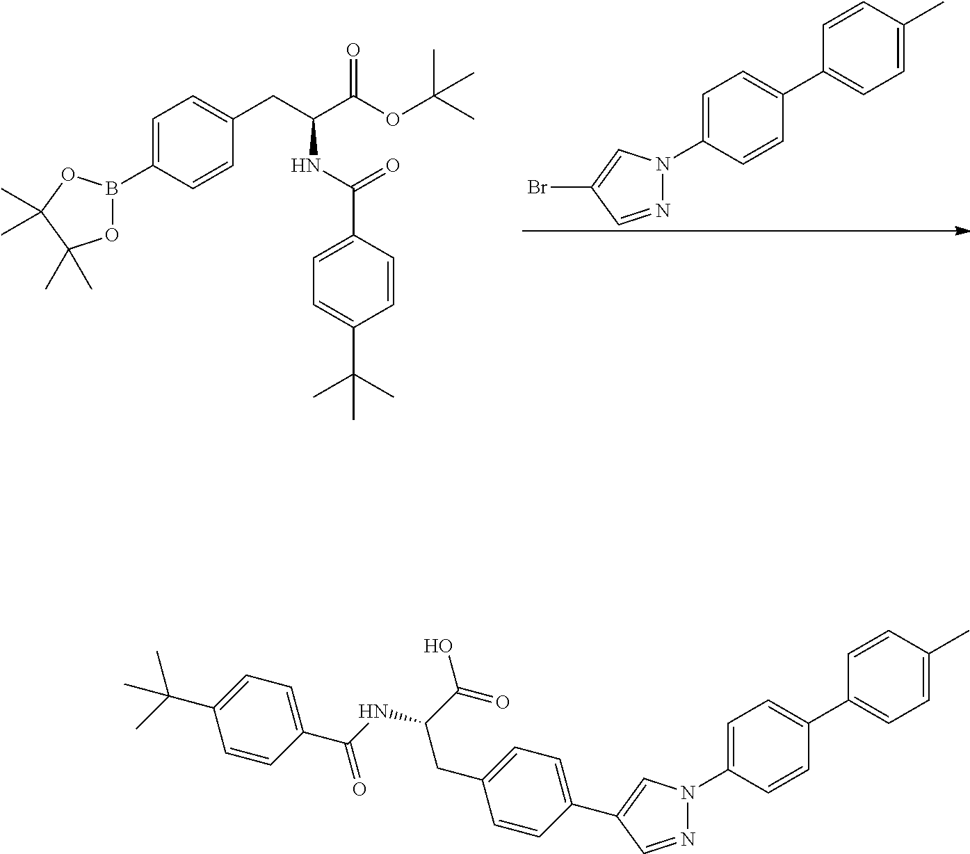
C1=C(N2N=CC(Br)=C2)C=CC(C2=CC=C(C)C=C2)=C1.C1(B2OC(C)(C)C(C)(C)O2)=CC=C(CC(C(OC(C)(C)C)=O)NC(C2=CC=C(C(C)(C)C)C=C2)=O)C=C1.N1=CC(C2=CC=C(CC(C(=O)O)NC(=O)C3=CC=C(C(C)(C)C)C=C3)C=C2)=CN1C1=CC=C(C2=CC=C(C)C=C2)C=C1
